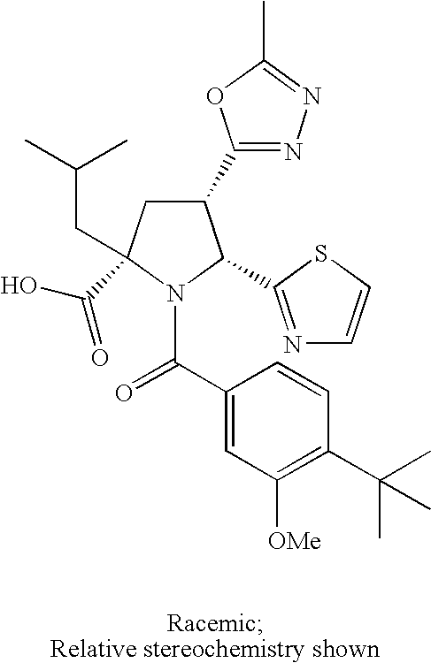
C1(C2=NN=C(C)O2)CC(CC(C)C)(C(O)=O)N(C(C2=CC([OMe])=C(C(C)(C)C)C=C2)=O)C1C1=NC=CS1
